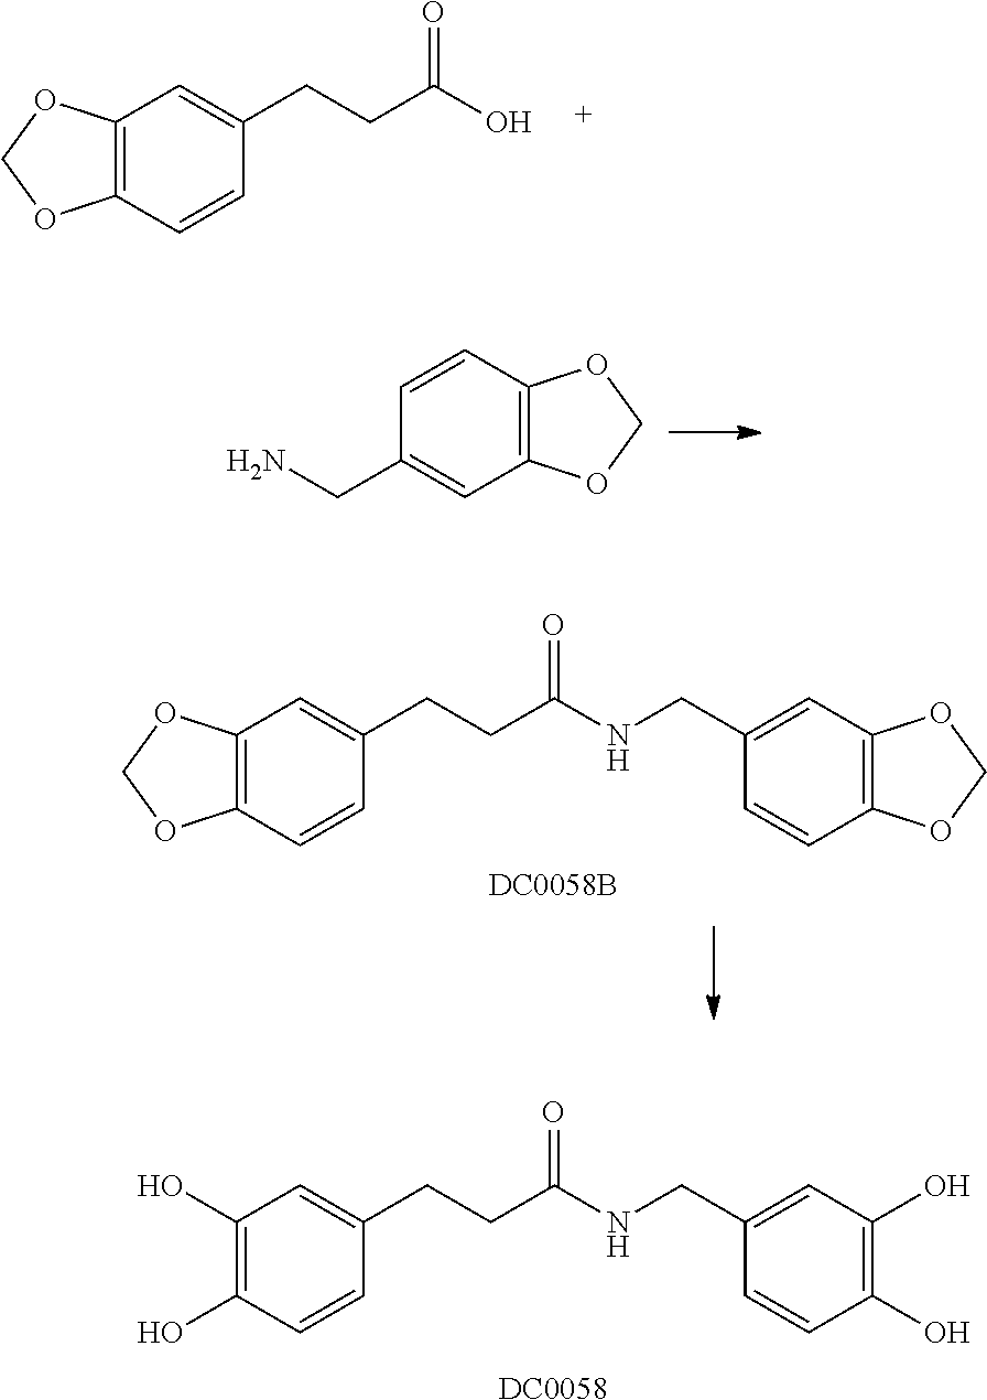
C12=C(C=C(CN)C=C1)OCO2.C12=C(C=CC(CCC(O)=O)=C1)OCO2.C12=C(C=CC(CCC(NCC3=CC4=C(C=C3)OCO4)=O)=C1)OCO2.[DC0058B].C1(O)=C(O)C=CC(CCC(NCC2=CC(O)=C(O)C=C2)=O)=C1.[DC0058]
